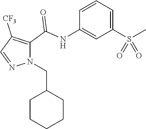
C1=CC(NC(C2=C([CF3])C=NN2CC2CCCCC2)=O)=CC(S(C)(=O)=O)=C1
